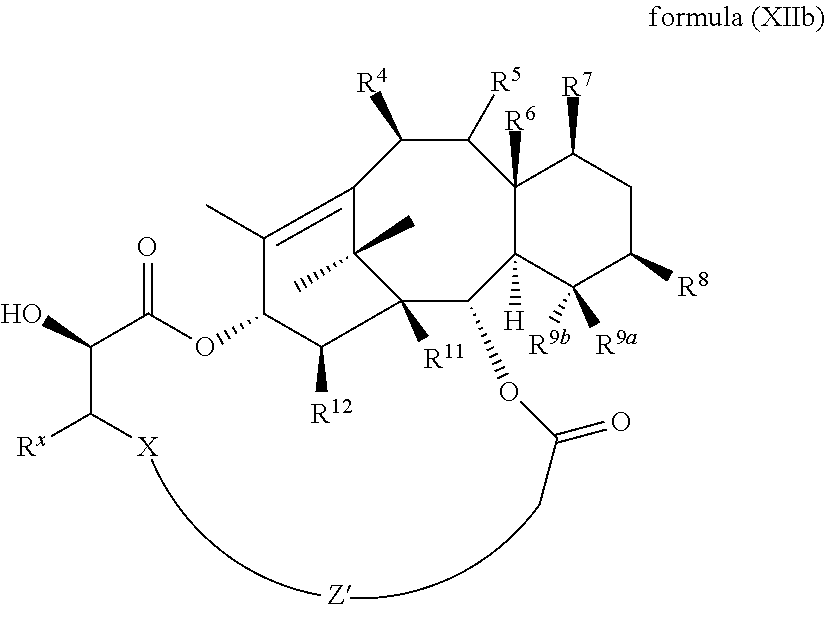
C1([R5])C([R4])C2=C(C)C(OC(=O)C(C([X])[Rx])O)C([R12])C([R11])(C2(C)C)C(OC(C)=O)C2([H])C1([R6])C([R7])CC([R8])C2([R9a])[R9b]
